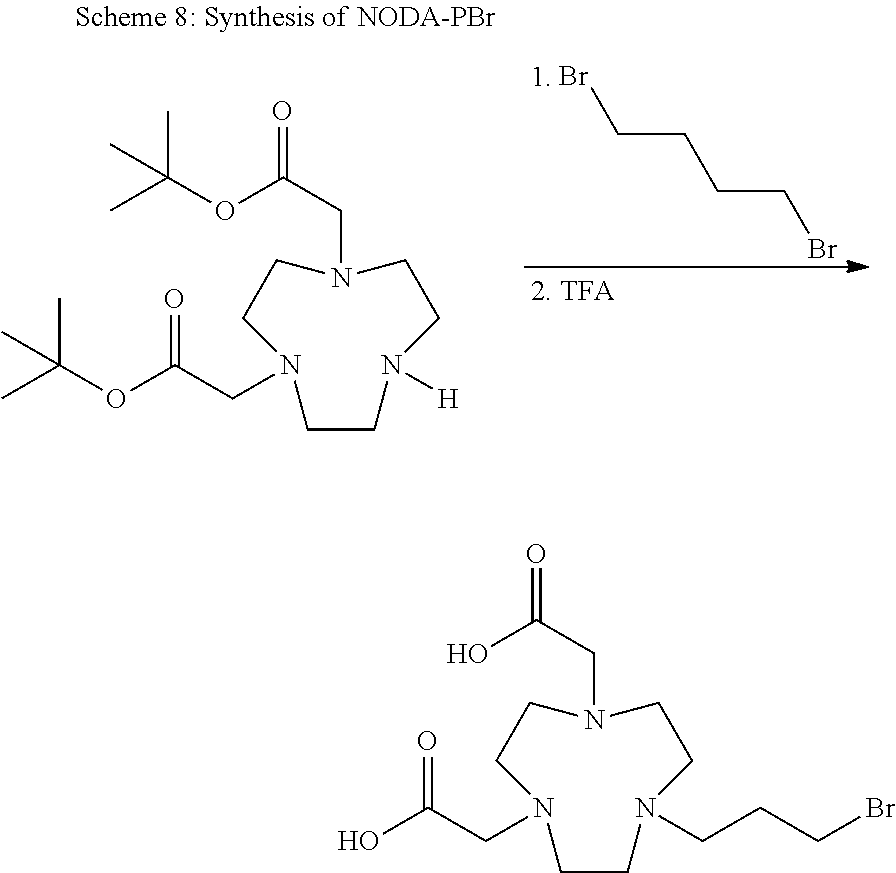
N1(CC(=O)O)CCN(CC(O)=O)CCN(CCCBr)CC1.BrCCCCBr.N1(CC(=O)OC(C)(C)C)CCN(CC(OC(C)(C)C)=O)CCN([H])CC1
